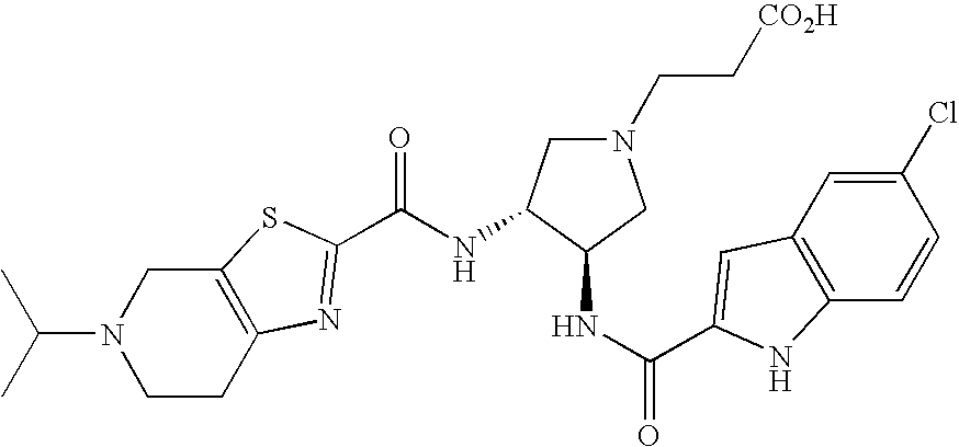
C12=C(CCN(C(C)C)C1)N=C(C(NC1CN(CC[CO2H])CC1NC(=O)C1=CC3=C(C=CC(Cl)=C3)N1)=O)S2
